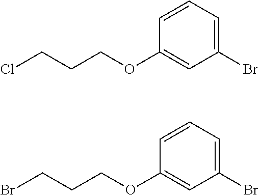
ClCCCOC1=CC(Br)=CC=C1.BrCCCOC1=CC(Br)=CC=C1
